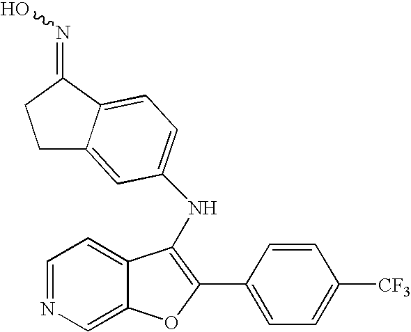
C1C2=CC(NC3=C(C4=CC=C([CF3])C=C4)OC4=CN=CC=C43)=CC=C2C(=NO)C1
